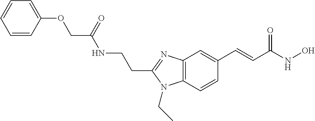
C12=C(C=CC(C=CC(NO)=O)=C1)N(CC)C(CCNC(COC1=CC=CC=C1)=O)=N2
